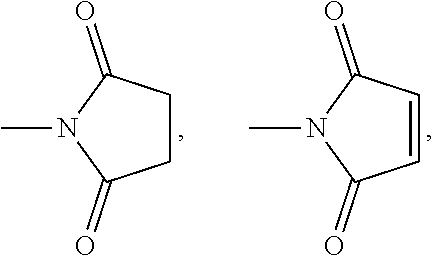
C1=CC(=O)N(C)C1=O.C1CC(=O)N(C)C1=O
